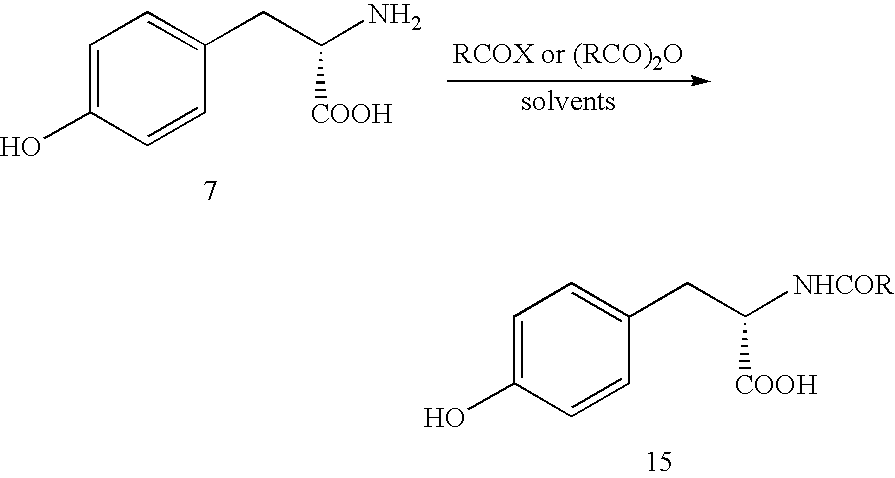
C1=C(O)C=CC(CC(N)[COOH])=C1.C1=C(O)C=CC(CC([NHCOR])[COOH])=C1
